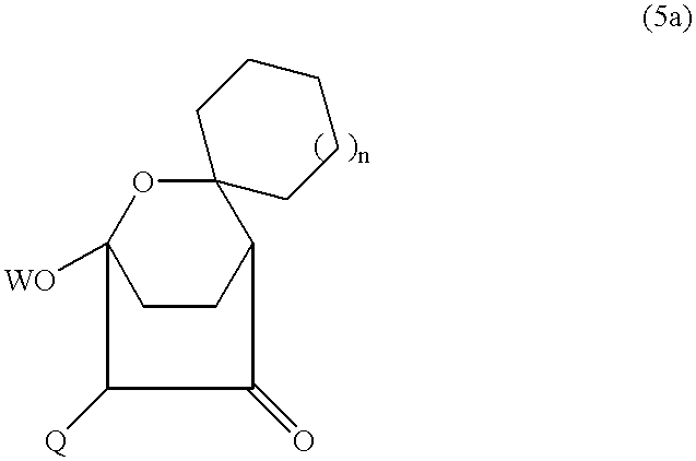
C12([WO])CCC(C3(O1)CCCCC3)C(=O)C2[Q]
